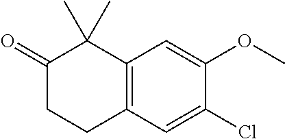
C12=C(C=C(Cl)C(OC)=C1)CCC(=O)C2(C)C
